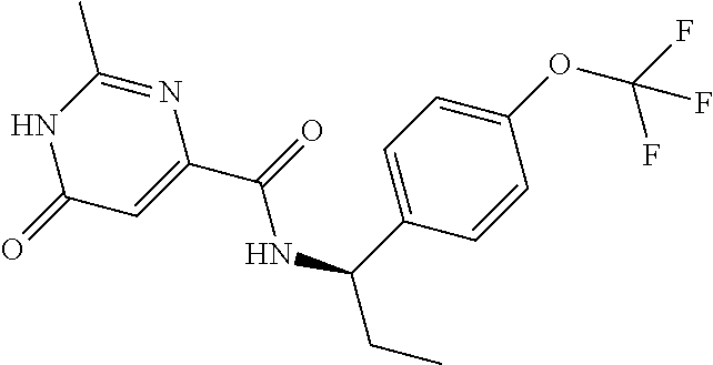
C(=O)(NC(CC)C1=CC=C(OC(F)(F)F)C=C1)C1=CC(=O)NC(C)=N1
